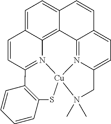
C1=C2C3=C4C(=C1)C=CC1=CC=C5N(=C41)[Cu]1(N3=C(C=C2)C2=C(S1)C=CC=C2)N(C)(C)C5
